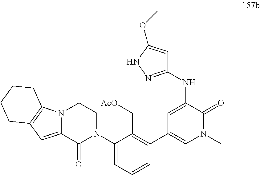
C1=C(N2CCN3C(=CC4=C3CCCC4)C2=O)C(C[AcO])=C(C2=CN(C)C(=O)C(NC3=NNC(OC)=C3)=C2)C=C1
